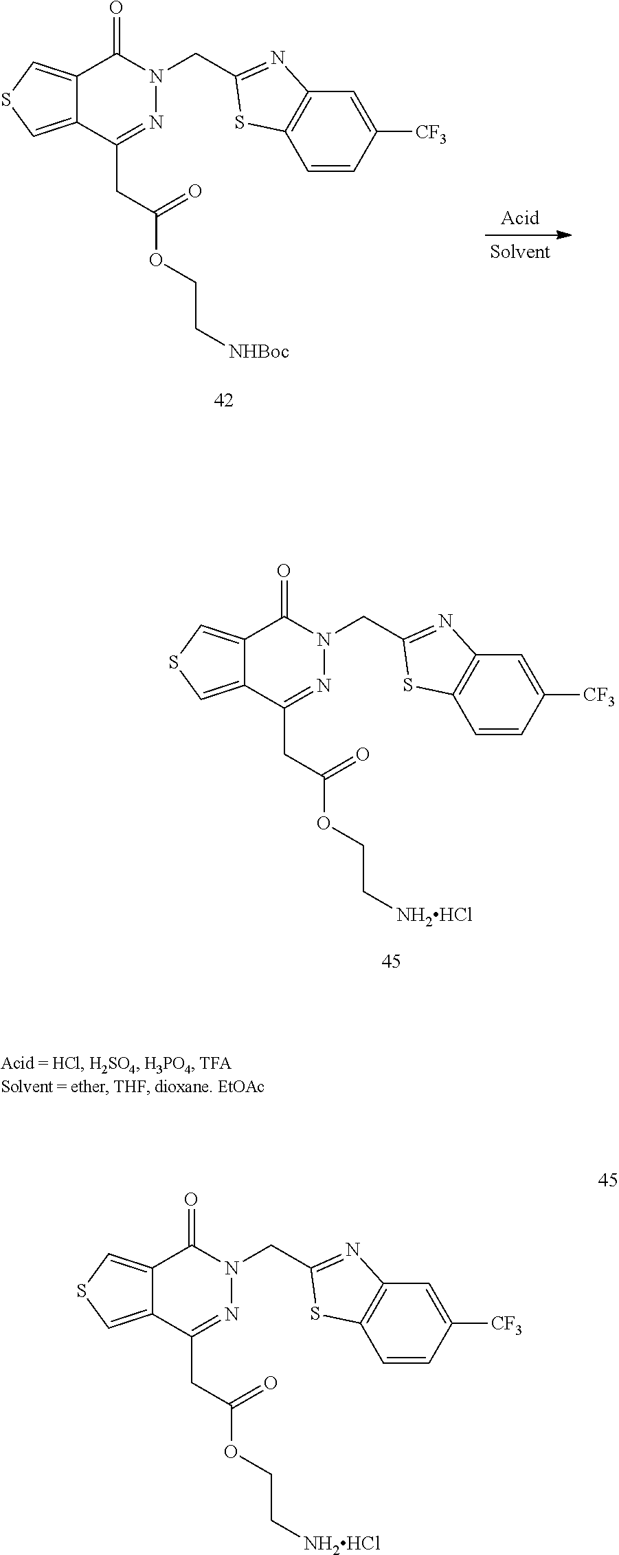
C(N1N=C(CC(OCC[NHBoc])=O)C2=CSC=C2C1=O)C1=NC2=C(C=CC([CF3])=C2)S1.C(N1N=C(CC(OCC[NH2HCl])=O)C2=CSC=C2C1=O)C1=NC2=C(C=CC([CF3])=C2)S1.C(N1N=C(CC(OCC[NH2HCl])=O)C2=CSC=C2C1=O)C1=NC2=C(C=CC([CF3])=C2)S1
